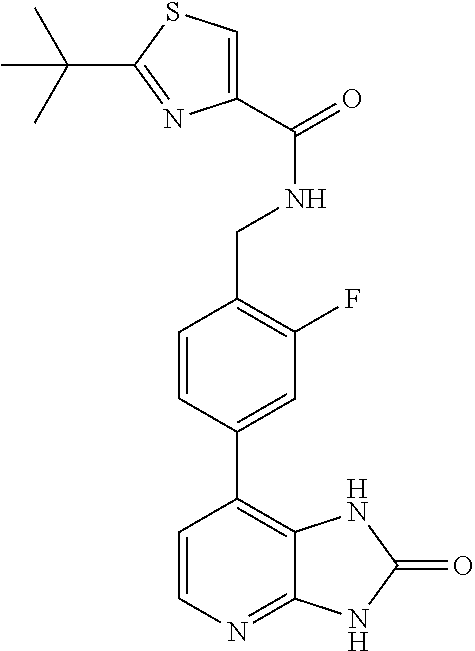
C1=CN=C2C(=C1C1=CC(F)=C(CNC(=O)C3=CSC(C(C)(C)C)=N3)C=C1)NC(=O)N2
